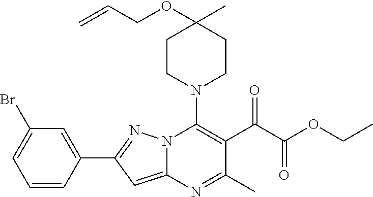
BrC1=CC=CC(C2=NN3C(=C2)N=C(C)C(C(C(=O)OCC)=O)=C3N2CCC(OCC=C)(C)CC2)=C1
